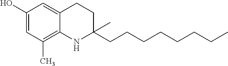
C1(O)=CC(C)=C2C(=C1)CCC(CCCCCCCC)(C)N2
